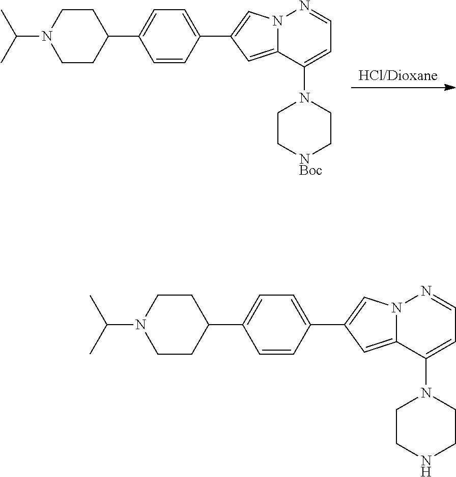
[HCl/Dioxane].C1=C2N(C=C1C1=CC=C(C3CCN(C(C)C)CC3)C=C1)N=CC=C2N1CC[NBoc]CC1.C1=C2N(C=C1C1=CC=C(C3CCN(C(C)C)CC3)C=C1)N=CC=C2N1CCNCC1
